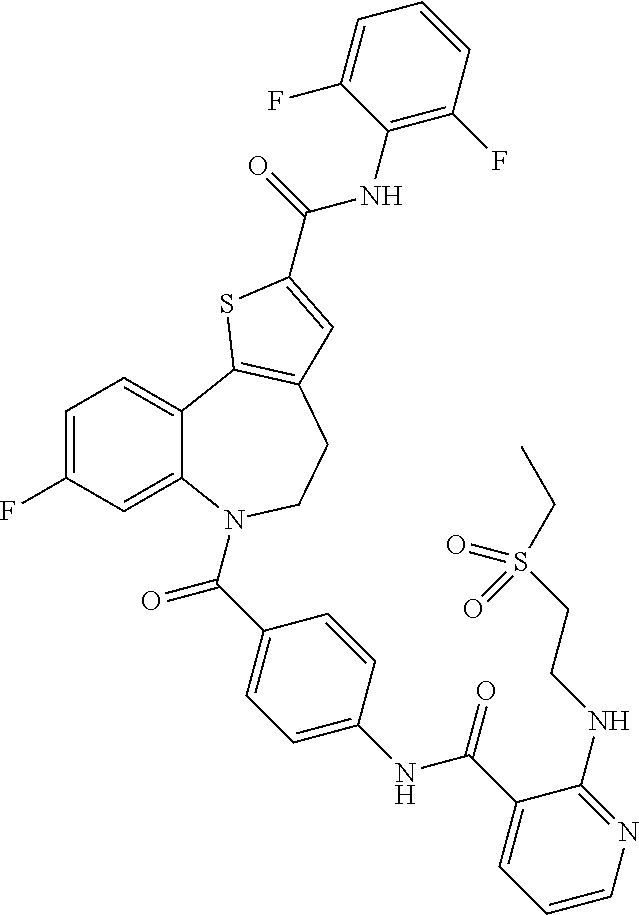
C1=C(F)C=C2C(=C1)C1=C(CCN2C(C2=CC=C(NC(C3=CC=CN=C3NCCS(CC)(=O)=O)=O)C=C2)=O)C=C(C(=O)NC2=C(F)C=CC=C2F)S1
